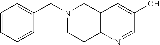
C1=CC=CC(CN2CCC3=C(C2)C=C(O)C=N3)=C1
